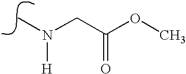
N(C)(CC(OC)=O)[H]
